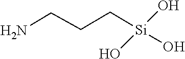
O[Si](O)(CCCN)O
